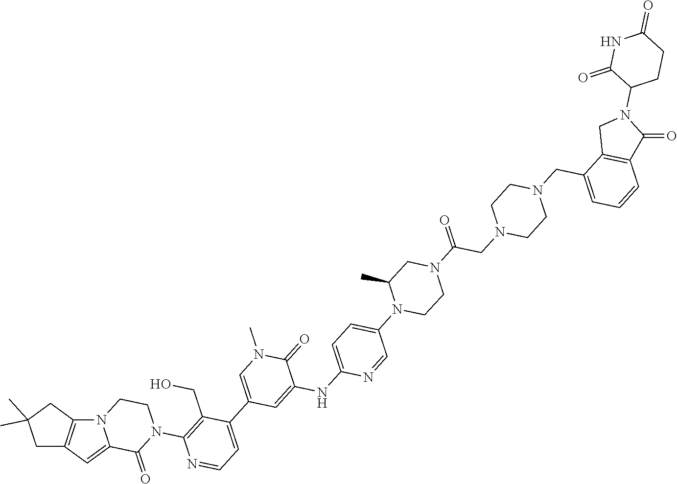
C1=C2C(=O)N(C3=C(CO)C(C4=CN(C)C(=O)C(NC5=CC=C(N6CCN(C(=O)CN7CCN(CC8=CC=CC9=C8CN(C8C(=O)NC(=O)CC8)C9=O)CC7)CC6C)C=N5)=C4)=CC=N3)CCN2C2=C1CC(C)(C)C2
